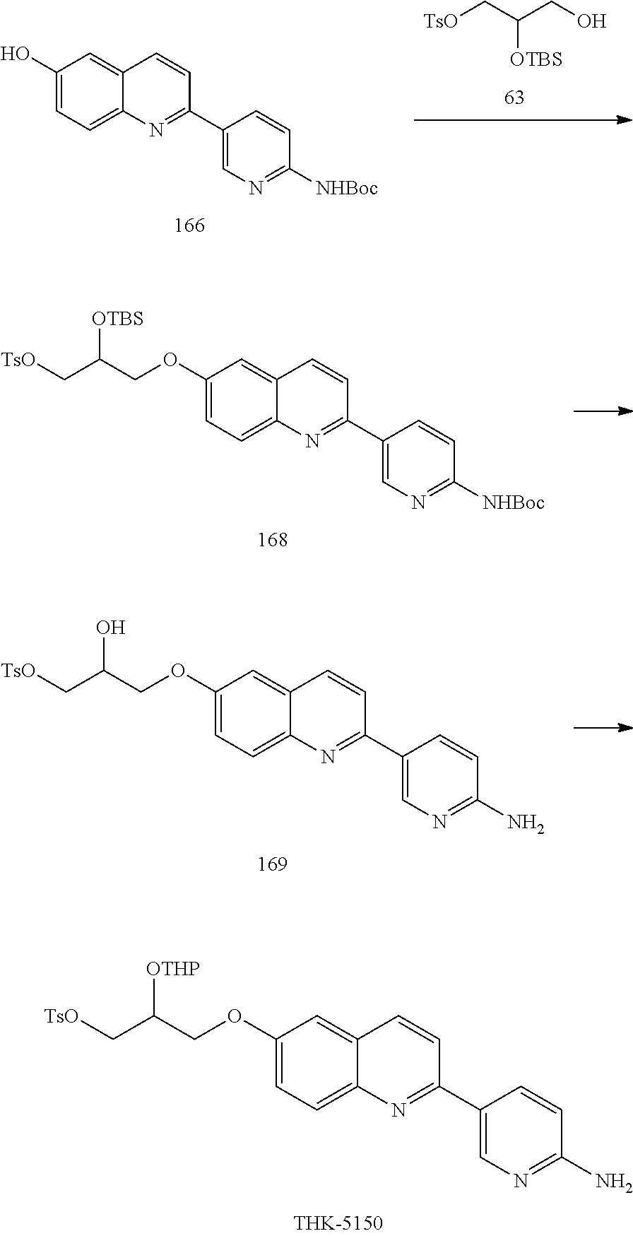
[TsO]CC(CO)[OTBS].C1(O)=CC=C2C(=C1)C=CC(C1=CN=C([NHBoc])C=C1)=N2.C1(OCC(C[TsO])[OTBS])=CC=C2C(=C1)C=CC(C1=CN=C([NHBoc])C=C1)=N2.C1(OCC(C[TsO])O)=CC=C2C(=C1)C=CC(C1=CN=C(N)C=C1)=N2.C1(OCC(C[TsO])[OTHP])=CC=C2C(=C1)C=CC(C1=CN=C(N)C=C1)=N2
